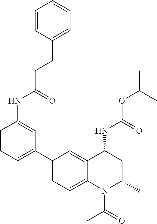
C(OC(C)C)(=O)NC1CC(C)N(C(C)=O)C2=CC=C(C3=CC=CC(NC(CCC4=CC=CC=C4)=O)=C3)C=C12
